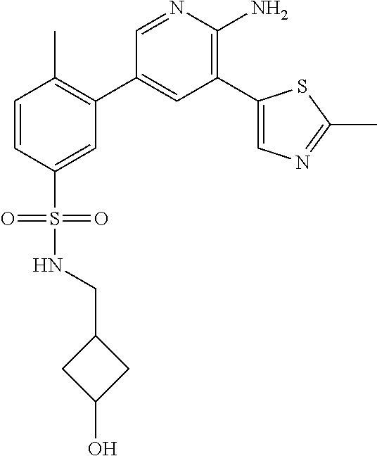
C1=NC(N)=C(C2=CN=C(C)S2)C=C1C1=C(C)C=CC(S(=O)(=O)NCC2CC(O)C2)=C1
